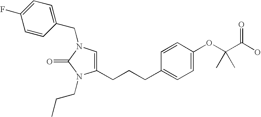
C1=CC(CN2C=C(CCCC3=CC=C(OC(C(O)=O)(C)C)C=C3)N(CCC)C2=O)=CC=C1F
